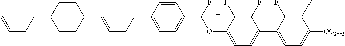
C1(C=CCCC2=CC=C(C(OC3=CC=C(C4=CC=C([OC2H5])C(F)=C4F)C(F)=C3F)(F)F)C=C2)CCC(CCC=C)CC1
